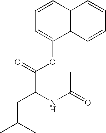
C1=CC2=C(C(OC(=O)C(CC(C)C)NC(C)=O)=C1)C=CC=C2
